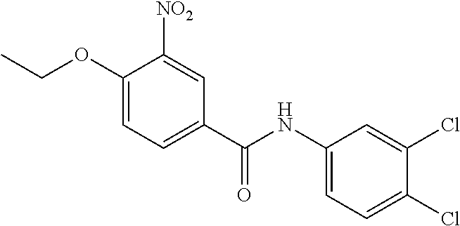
C1(OCC)=CC=C(C(NC2=CC=C(Cl)C(Cl)=C2)=O)C=C1[NO2]
